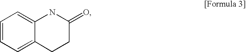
C1=CC=C2C(=C1)NC(=O)CC2
